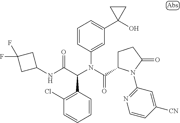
C1=CC(C(C(NC2CC(F)(F)C2)=O)N(C(=O)C2CCC(=O)N2C2=NC=CC([CN])=C2)C2=CC(C3(O)CC3)=CC=C2)=C(Cl)C=C1
